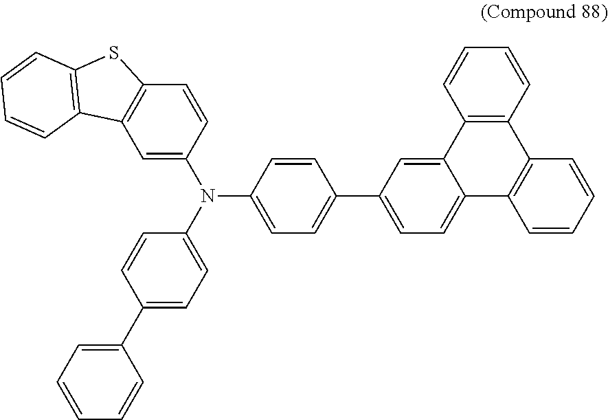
C12=C(C=C(N(C3=CC=C(C4=CC=CC=C4)C=C3)C3=CC=C(C4=CC=C5C(=C4)C4=C(C6=C5C=CC=C6)C=CC=C4)C=C3)C=C1)C1=C(S2)C=CC=C1
